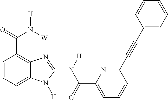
C1=CC=C2C(=C1C(N([H])[W])=O)N=C(N([H])C(=O)C1=CC=CC(C#CC3=CC=CC=C3)=N1)N2[H]
